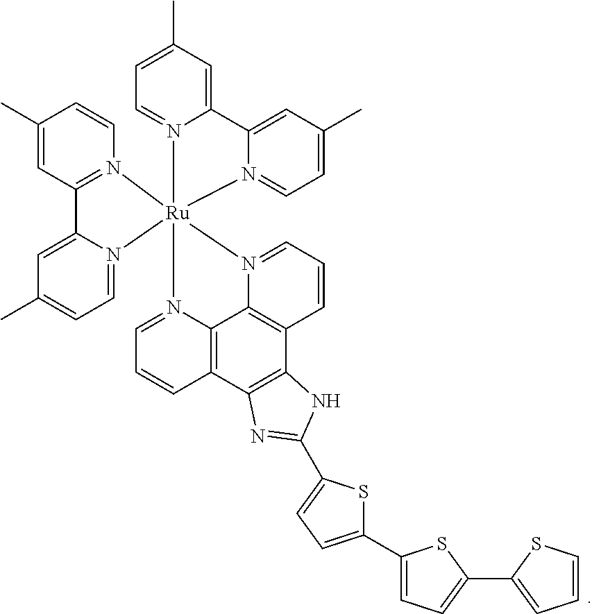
C1(C)=CC2=N(C=C1)[Ru]13(N4=CC=C(C)C=C24)(N2=CC=C(C)C=C2C2=CC(C)=CC=N12)N1=CC=CC2=C1C1=C(C4=C2N=C(C2=CC=C(C5=CC=C(C6=CC=CS6)S5)S2)N4)C=CC=N31
